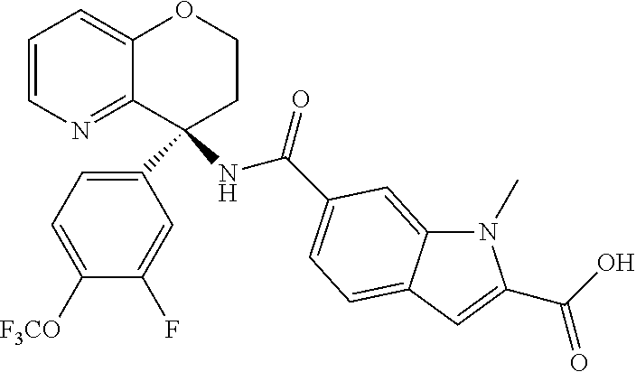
C12=CC=CN=C1C(C1=CC=C([F3CO])C(F)=C1)(NC(=O)C1=CC=C3C(=C1)N(C)C(C(=O)O)=C3)CCO2
